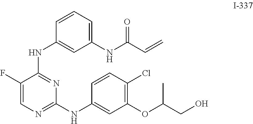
C1(F)=CN=C(NC2=CC(OC(CO)C)=C(Cl)C=C2)N=C1NC1=CC(NC(=O)C=C)=CC=C1
